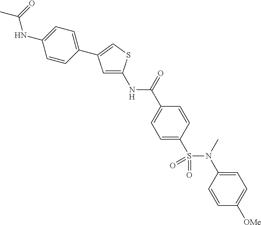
N(C(C1=CC=C(S(N(C2=CC=C([OMe])C=C2)C)(=O)=O)C=C1)=O)C1=CC(C2=CC=C(NC(C)=O)C=C2)=CS1
